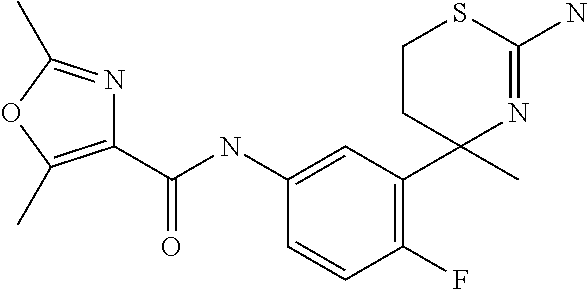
C1(NC(=O)C2=C(C)OC(C)=N2)=CC(C2(C)N=C(N)SCC2)=C(F)C=C1
